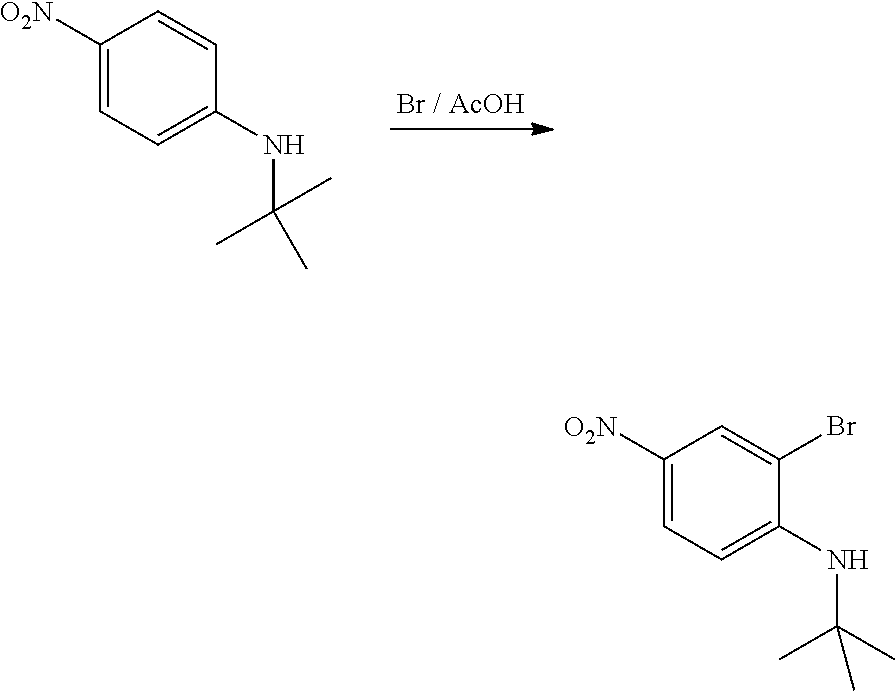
C1([O2N])=CC=C(NC(C)(C)C)C=C1.C1([O2N])=CC=C(NC(C)(C)C)C(Br)=C1
